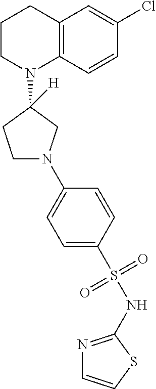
C12=C(C=CC(Cl)=C1)N(C1([H])CCN(C3=CC=C(S(NC4=NC=CS4)(=O)=O)C=C3)C1)CCC2
